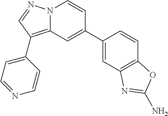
N12C(=C(C3=CC=NC=C3)C=N1)C=C(C1=CC3=C(C=C1)OC(N)=N3)C=C2
